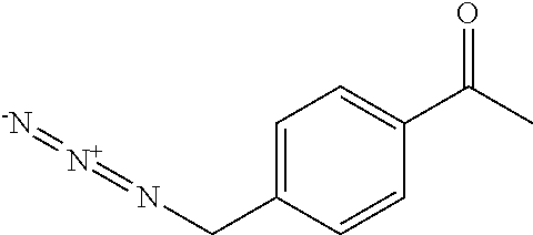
C1=C(CN=[N+]=[-N])C=CC(C(C)=O)=C1
